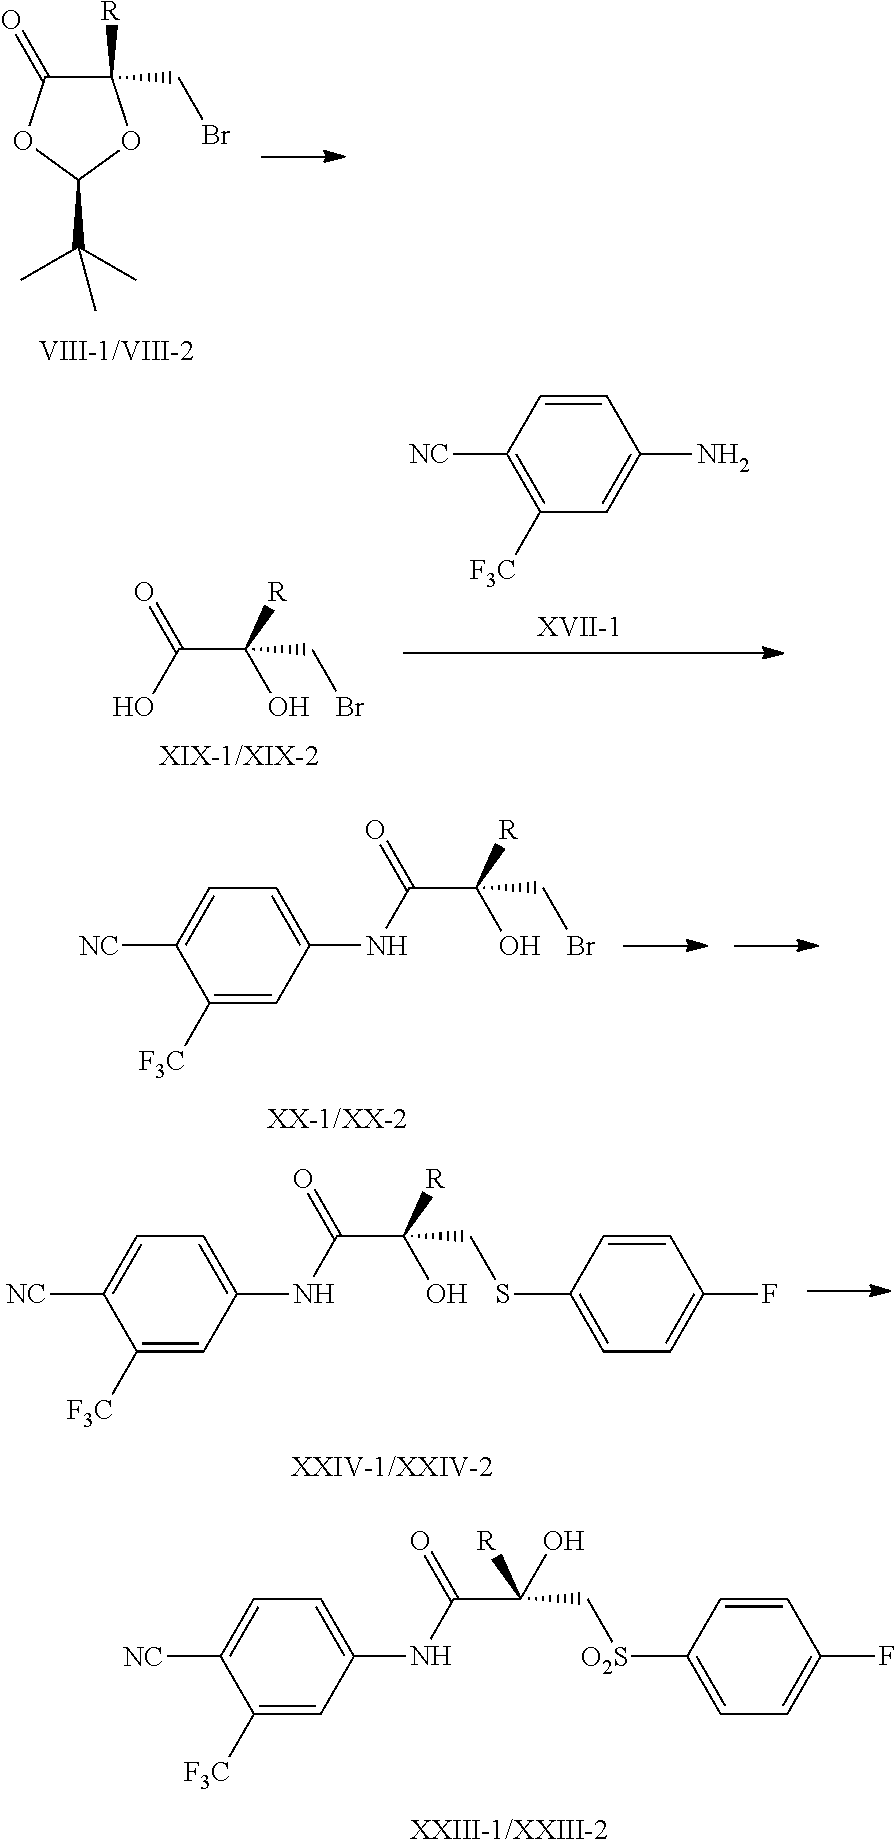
C(C([R])(O)C[O2S]C1=CC=C(F)C=C1)(NC1=CC=C([NC])C([F3C])=C1)=O.C1([R])(CBr)C(=O)OC(C(C)(C)C)O1.C(C([R])(O)CBr)(O)=O.C1(N)=CC([F3C])=C([NC])C=C1.C(C([R])(O)CBr)(NC1=CC=C([NC])C([F3C])=C1)=O.C(C([R])(O)CSC1=CC=C(F)C=C1)(NC1=CC=C([NC])C([F3C])=C1)=O
